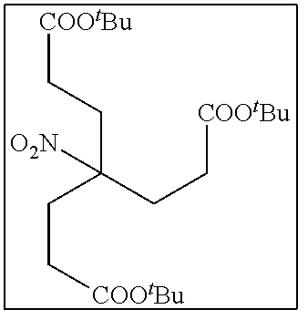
C(C(CC[COOtBu])(CC[COOtBu])[O2N])C[COOtBu]
